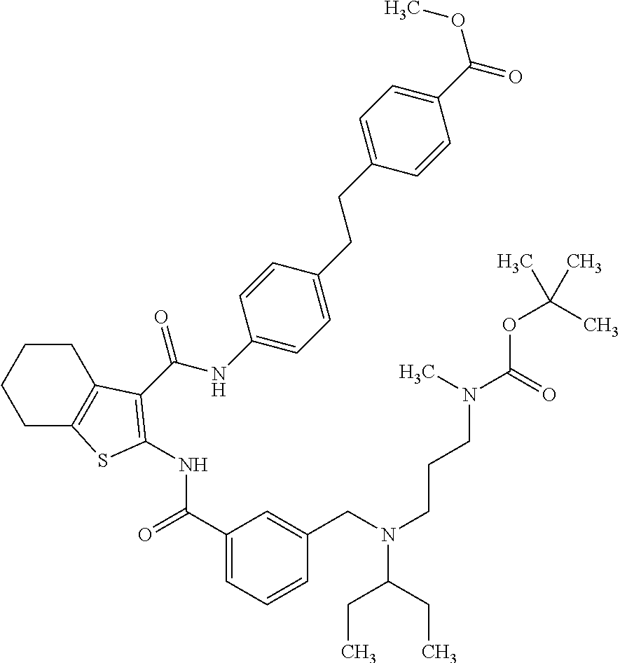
C1(C(=O)NC2=C(C(=O)NC3=CC=C(CCC4=CC=C(C(OC)=O)C=C4)C=C3)C3=C(CCCC3)S2)=CC=CC(CN(CCCN(C(=O)OC(C)(C)C)C)C(CC)CC)=C1
